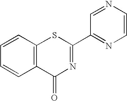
C1=CC2=C(C=C1)C(=O)N=C(C1=NC=CN=C1)S2
